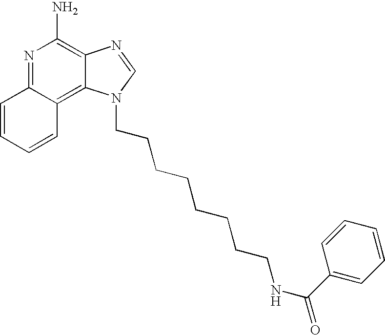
N1=C2C(=C3C(=C1N)N=CN3CCCCCCCCNC(=O)C1=CC=CC=C1)C=CC=C2
